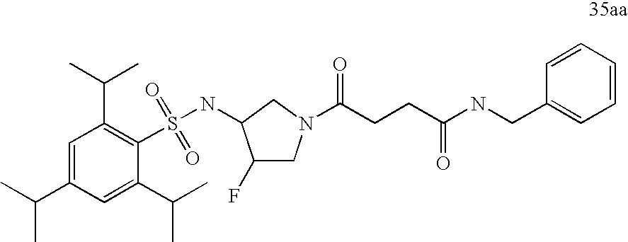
C1=C(C(C)C)C=C(C(C)C)C(S(NC2C(F)CN(C(CCC(NCC3=CC=CC=C3)=O)=O)C2)(=O)=O)=C1C(C)C
